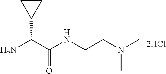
NC(C(NCCN(C)C)=O)C1CC1
